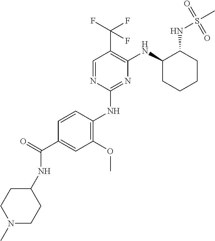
C1(NC2=C(OC)C=C(C(=O)NC3CCN(C)CC3)C=C2)=NC(NC2CCCCC2NS(C)(=O)=O)=C(C(F)(F)F)C=N1
